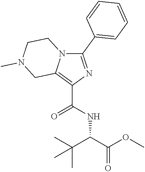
C1(C2=CC=CC=C2)=NC(C(NC(C(OC)=O)C(C)(C)C)=O)=C2N1CCN(C)C2
